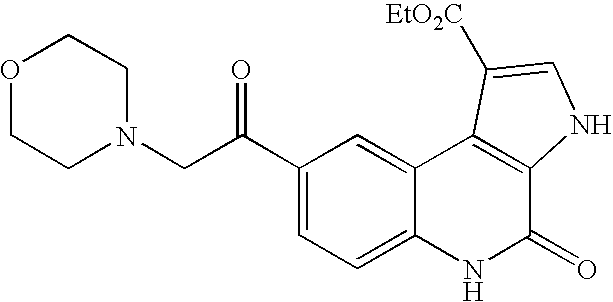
C1(C(CN2CCOCC2)=O)=CC=C2C(=C1)C1=C(C(=O)N2)NC=C1[EtO2C]
